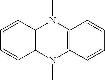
C1=CC2=C(C=C1)N(C)C1=C(N2C)C=CC=C1
